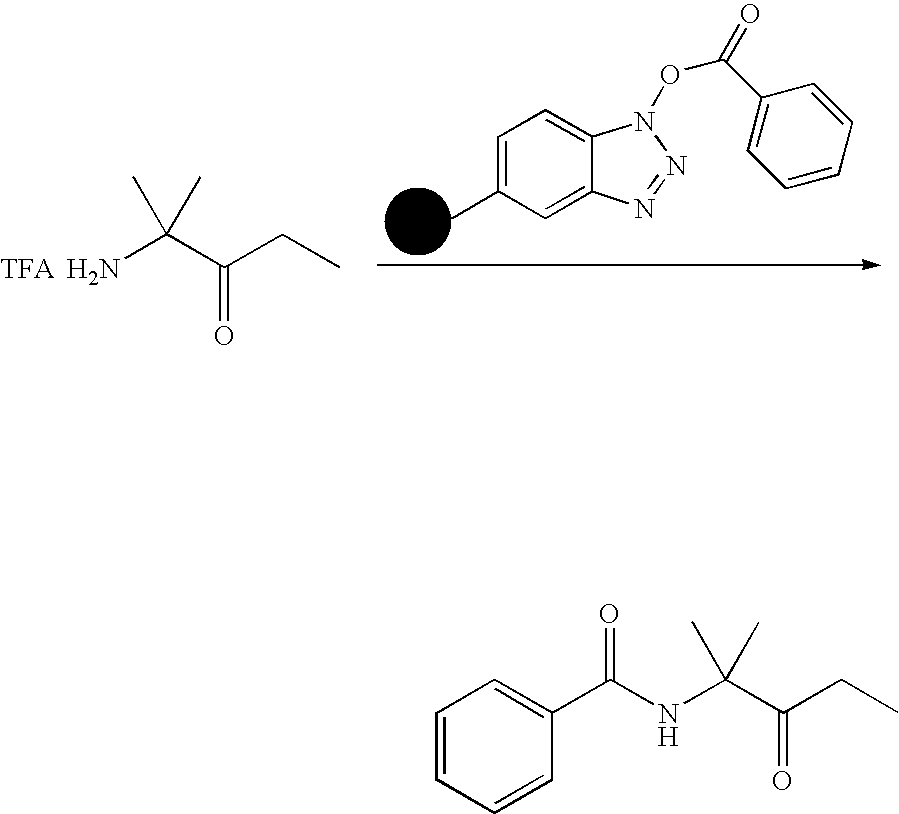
NC(C(CC)=O)(C)C.C1=C(C)C=C2C(=C1)N(OC(=O)C1=CC=CC=C1)N=N2.N(C(C(CC)=O)(C)C)C(C1=CC=CC=C1)=O
